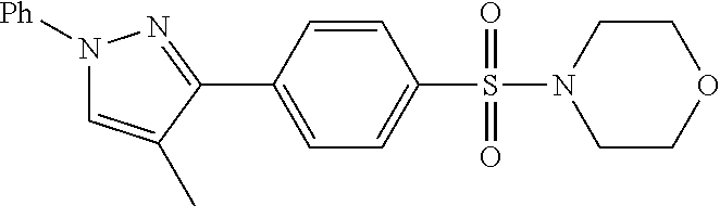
C1(C2=NN([Ph])C=C2C)=CC=C(S(N2CCOCC2)(=O)=O)C=C1
